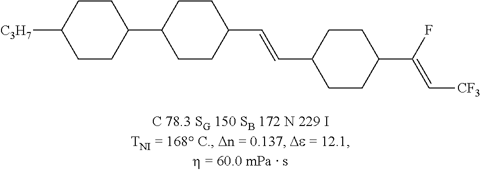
C(C1CCC(C(F)=C[CF3])CC1)=CC1CCC(C2CCC([C3H7])CC2)CC1
